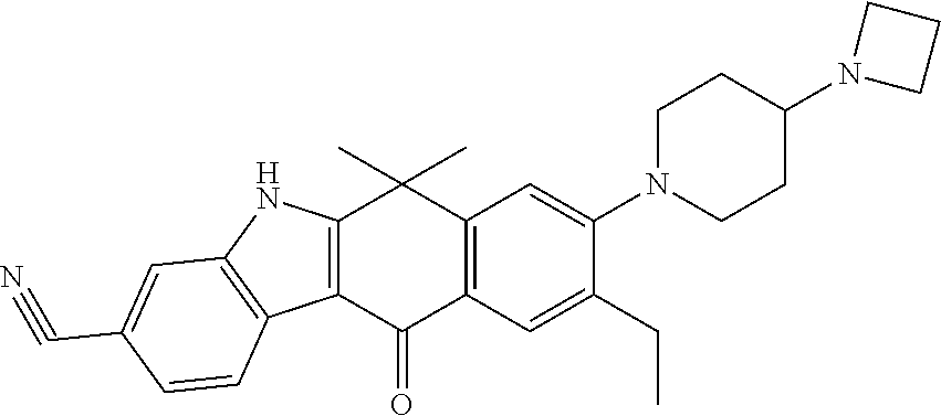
C12=C(C(=O)C3=C(C1(C)C)C=C(N1CCC(N4CCC4)CC1)C(CC)=C3)C1=C(N2)C=C(C#N)C=C1
